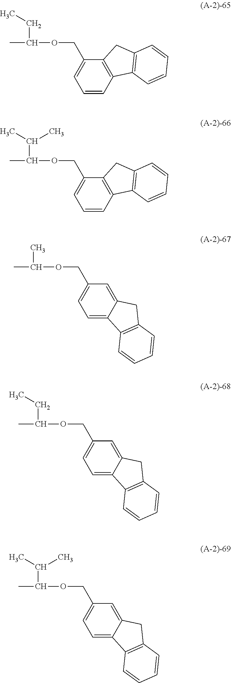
CC(OCC1=CC=CC2=C1CC1=C2C=CC=C1)CC.CC(OCC1=CC=CC2=C1CC1=C2C=CC=C1)C(C)C.CC(OCC1=CC=C2C(=C1)CC1=C2C=CC=C1)C.CC(OCC1=CC=C2C(=C1)CC1=C2C=CC=C1)CC.CC(OCC1=CC=C2C(=C1)CC1=C2C=CC=C1)C(C)C
